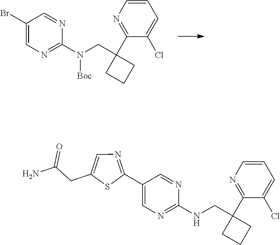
C1(Br)=CN=C(N(CC2(C3=NC=CC=C3Cl)CCC2)[Boc])N=C1.C1(C2=NC=C(CC(=O)N)S2)=CN=C(NCC2(C3=NC=CC=C3Cl)CCC2)N=C1
